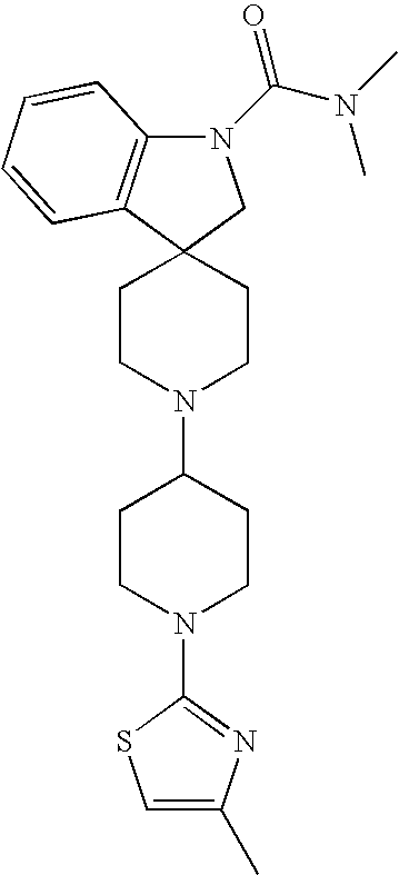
C12(CCN(C3CCN(C4=NC(C)=CS4)CC3)CC1)CN(C(N(C)C)=O)C1=C2C=CC=C1
